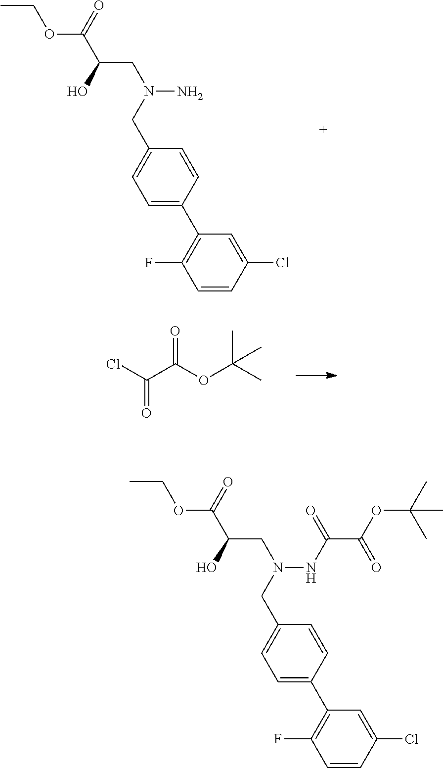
CCOC(C(CN(NC(=O)C(OC(C)(C)C)=O)CC1=CC=C(C2=C(F)C=CC(Cl)=C2)C=C1)O)=O.CCOC(C(CN(N)CC1=CC=C(C2=C(F)C=CC(Cl)=C2)C=C1)O)=O.ClC(C(OC(C)(C)C)=O)=O
